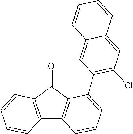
C12=C(C=CC=C1)C(=O)C1=C2C=CC=C1C1=C(Cl)C=C2C(=C1)C=CC=C2
